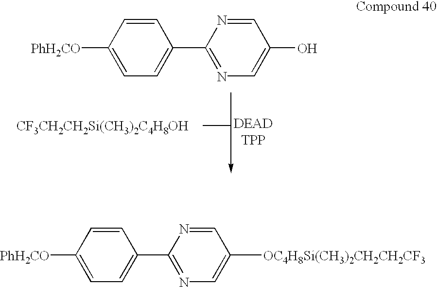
[PhH2CO]C1=CC=C(C2=NC=C(O)C=N2)C=C1.[CF3CH2CH2Si(CH3)2C4H8OH].[PhH2CO]C1=CC=C(C2=NC=C([OC4H8Si(CH3)2CH2CH2CF3])C=N2)C=C1
